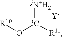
[jN+H2]=[iC]([R11])O[R10].[Y]
